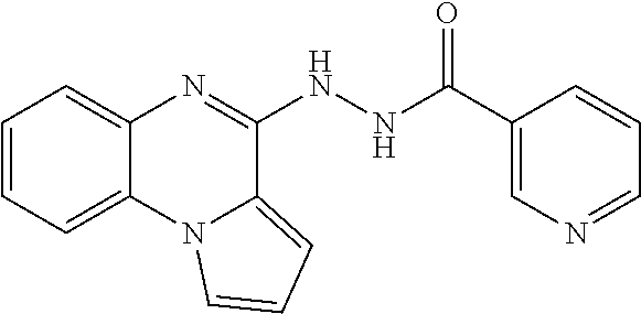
C1=CC=C2C(=C1)N=C(NNC(C1=CN=CC=C1)=O)C1=CC=CN21
